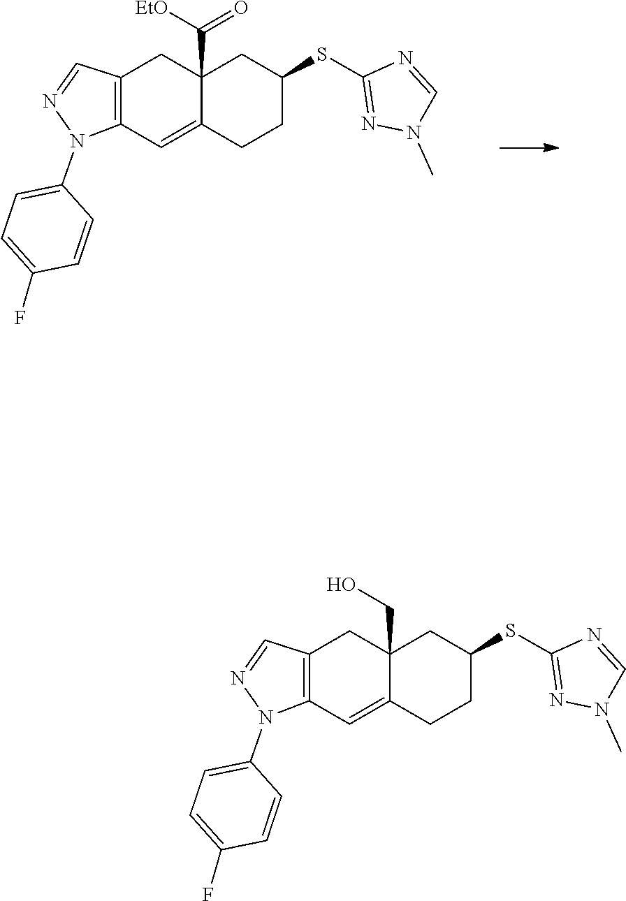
C1=C(N2C3=C(C=N2)CC2(C(=O)[EtO])CC(SC4=NN(C)C=N4)CCC2=C3)C=CC(F)=C1.C1=C(N2C3=C(C=N2)CC2(CO)CC(SC4=NN(C)C=N4)CCC2=C3)C=CC(F)=C1
